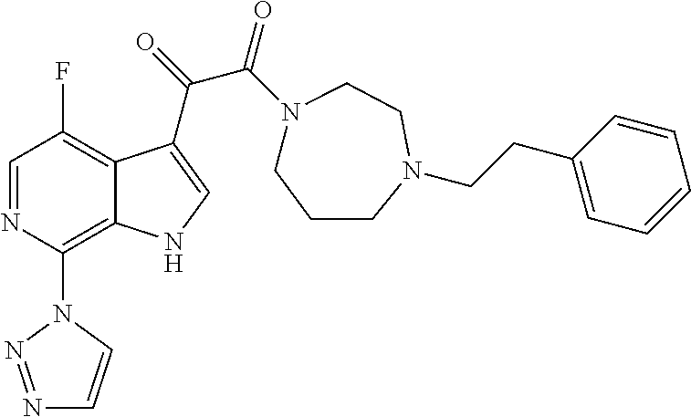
C1=NC(N2N=NC=C2)=C2C(=C1F)C(C(C(=O)N1CCCN(CCC3=CC=CC=C3)CC1)=O)=CN2
